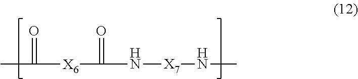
[X7](NC([X6]C(C)=O)=O)NC
